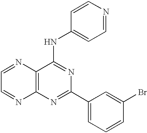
C1=NC2=C(N=C1)N=C(C1=CC=CC(Br)=C1)N=C2NC1=CC=NC=C1
